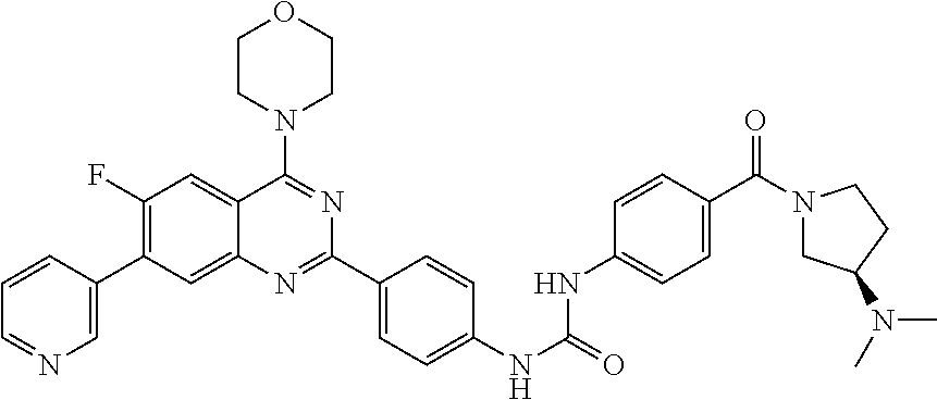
C1(F)=C(C2=CN=CC=C2)C=C2C(=C1)C(N1CCOCC1)=NC(C1=CC=C(NC(NC3=CC=C(C(N4CC(N(C)C)CC4)=O)C=C3)=O)C=C1)=N2
